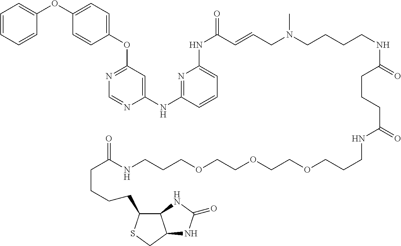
C1(OC2=CC=CC=C2)=CC=C(OC2=NC=NC(NC3=NC(NC(=O)C=CCN(C)CCCCNC(CCCC(NCCCOCCOCCOCCCNC(=O)CCCCC4C5C(CS4)NC(=O)N5)=O)=O)=CC=C3)=C2)C=C1
